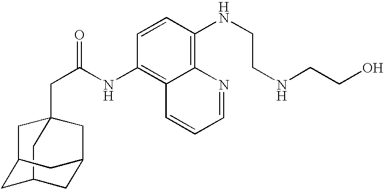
C12(CC(NC3=C4C(=C(NCCNCCO)C=C3)N=CC=C4)=O)CC3CC(C1)CC(C3)C2
